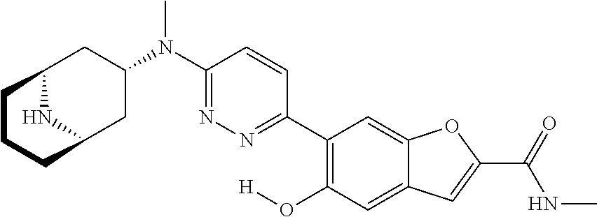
N(C)(C1=NN=C(C2=C(O[H])C=C3C(=C2)OC(C(=O)NC)=C3)C=C1)C1CC2NC(C1)CCC2
